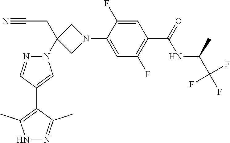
N1(C2(CC#N)CN(C3=CC(F)=C(C(=O)NC(C(F)(F)F)C)C=C3F)C2)N=CC(C2=C(C)NN=C2C)=C1
